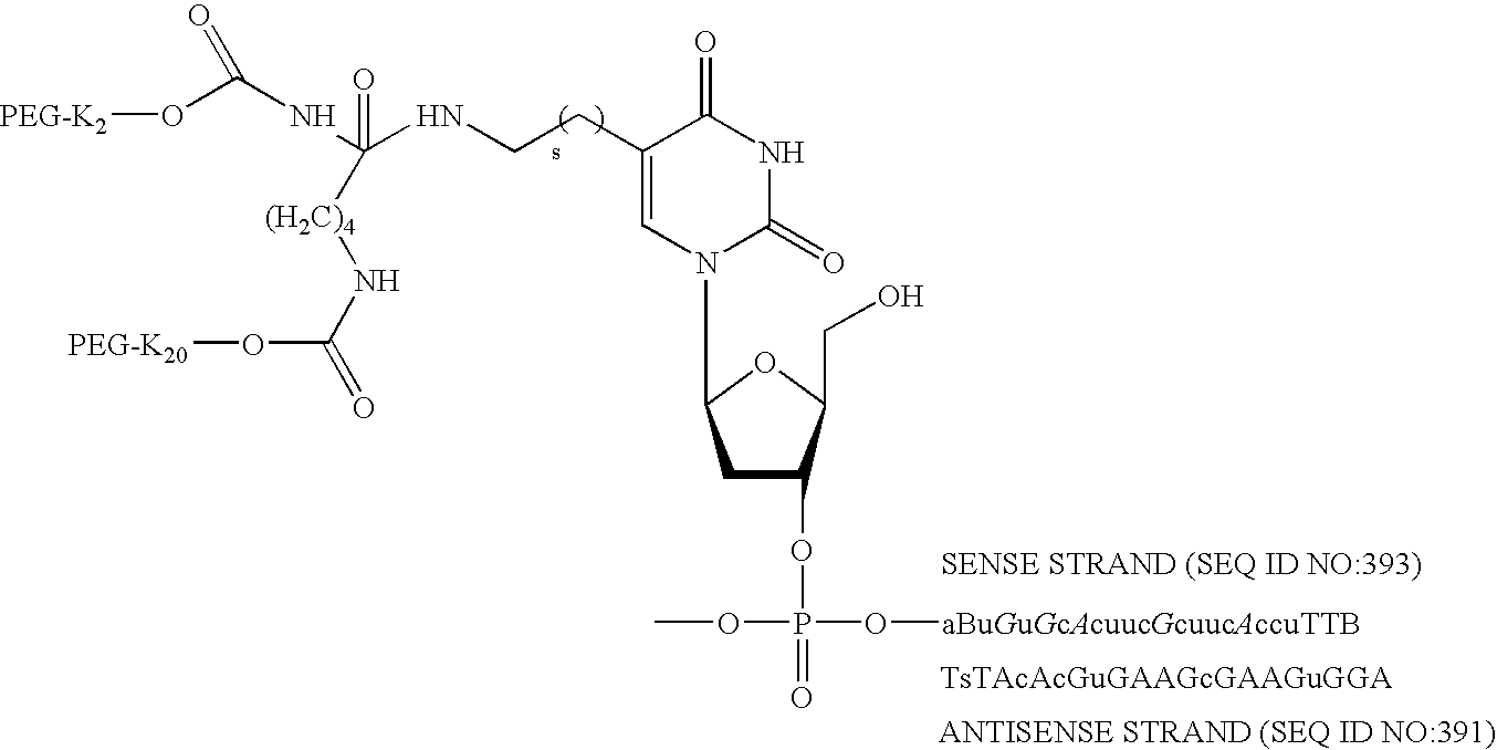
[TsTAcAcGuGAAGcGAAGuGGA].[ANTISENSE STRAND (SEQ ID NO:391)].[SENSE STRAND (SEQ ID NO:393)].C1C(OP(=O)(OC)O[aBuGuGcAcuucGcuucAccuTTB])C(CO)OC1N1C(=O)NC(=O)C(CCNC(=O)([(H2C)4]NC(O[PEG-K20])=O)NC(=O)O[PEG-K2])=C1
